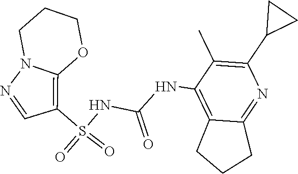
C(NC1=C2C(=NC(C3CC3)=C1C)CCC2)(=O)NS(C1=C2N(N=C1)CCCO2)(=O)=O
